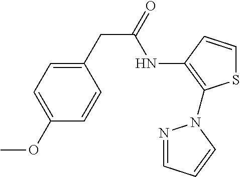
C1(CC(=O)NC2=C(N3N=CC=C3)SC=C2)=CC=C(OC)C=C1
